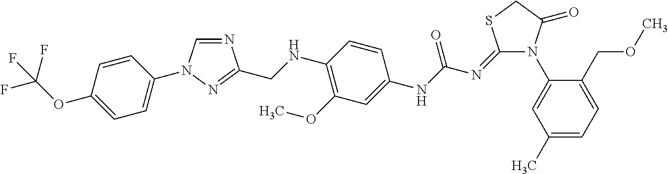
N1(C2=CC(C)=CC=C2COC)C(=O)CSC1=NC(NC1=CC(OC)=C(NCC2=NN(C3=CC=C(OC(F)(F)F)C=C3)C=N2)C=C1)=O
